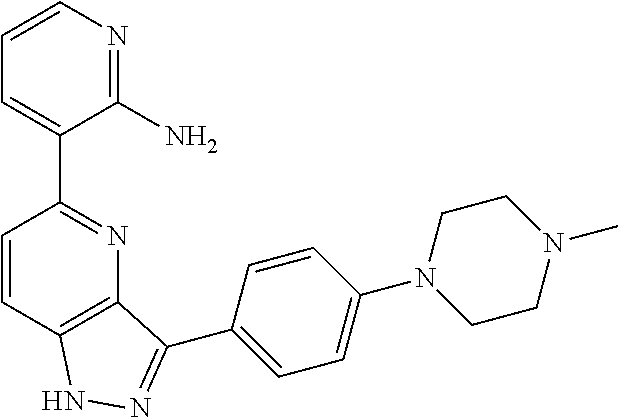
C1=CC2=C(N=C1C1=CC=CN=C1N)C(C1=CC=C(N3CCN(C)CC3)C=C1)=NN2
